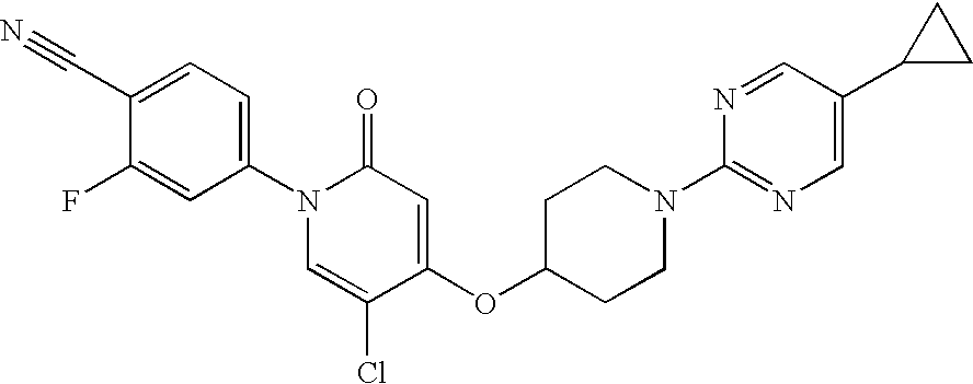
C1(C#N)=CC=C(N2C=C(Cl)C(OC3CCN(C4=NC=C(C5CC5)C=N4)CC3)=CC2=O)C=C1F
